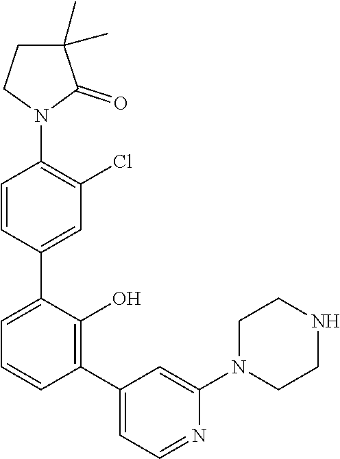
C1=CC(C2=CC=CC(C3=CC=NC(N4CCNCC4)=C3)=C2O)=CC(Cl)=C1N1C(=O)C(C)(C)CC1
